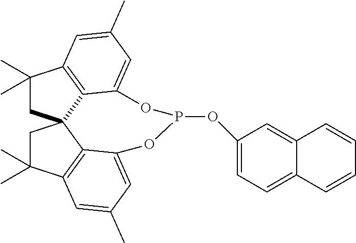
C1(C)(C)CC23C4=C1C=C(C)C=C4OP(OC1=CC=C4C(=C1)C=CC=C4)OC1=CC(C)=CC(=C21)C(C)(C)C3
